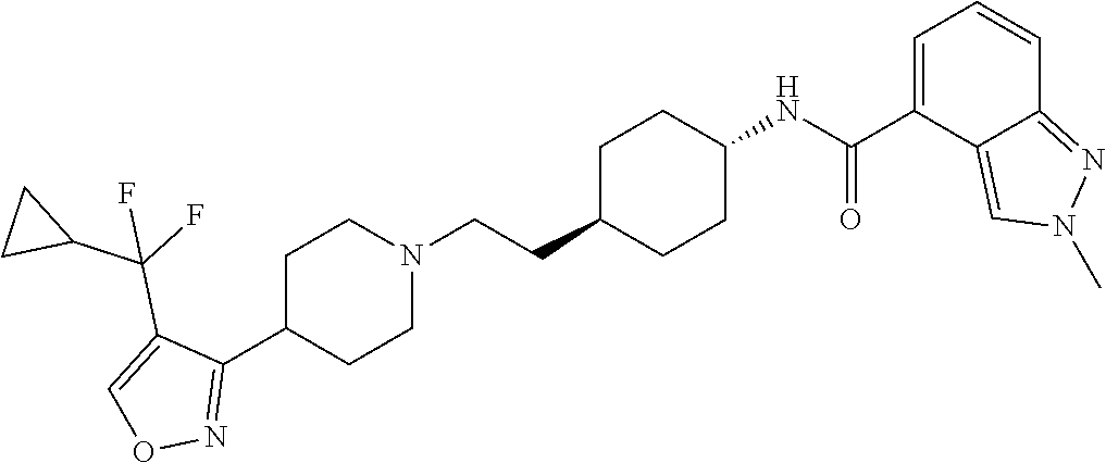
C1(C2=NOC=C2C(F)(C2CC2)F)CCN(CCC2CCC(NC(C3=CC=CC4=NN(C)C=C34)=O)CC2)CC1
